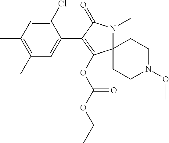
C1(Cl)=CC(C)=C(C)C=C1C1=C(OC(OCC)=O)C2(N(C)C1=O)CCN(OC)CC2
